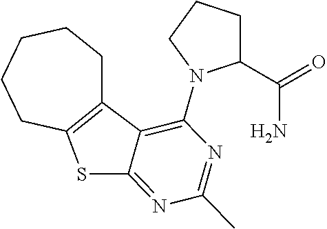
C12=C(CCCCC1)SC1=NC(C)=NC(N3C(C(N)=O)CCC3)=C21
